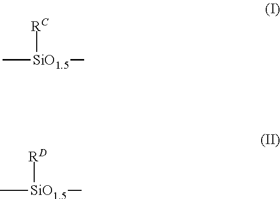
C[SiO1.5](C)[RC].C[SiO1.5](C)[RD]
